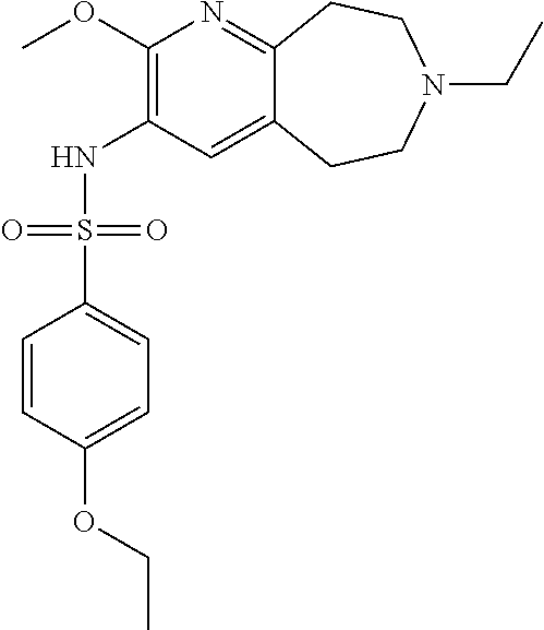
C12=NC(OC)=C(NS(C3=CC=C(OCC)C=C3)(=O)=O)C=C1CCN(CC)CC2
